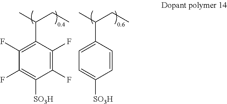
CC(CC)C1=CC=C([SO3H])C=C1.CC(CC)C1=C(F)C(F)=C([SO3H])C(F)=C1F
